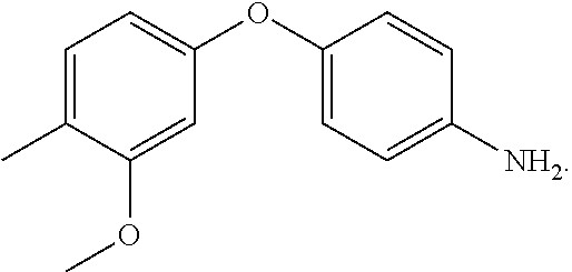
C1=C(C)C(OC)=CC(OC2=CC=C([NH2])C=C2)=C1
